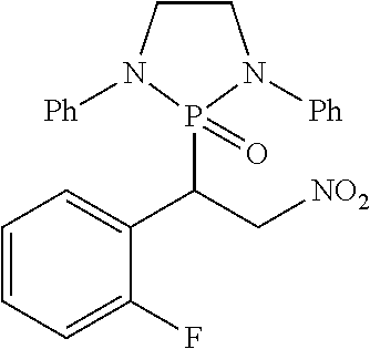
C1CN([Ph])P(C(C[NO2])C2=CC=CC=C2F)(=O)N1[Ph]
